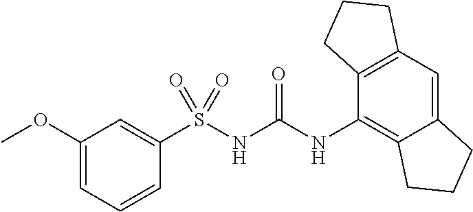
S(NC(NC1=C2C(=CC3=C1CCC3)CCC2)=O)(=O)(=O)C1=CC(OC)=CC=C1
